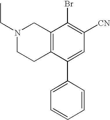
N1(CC)CCC2=C(C1)C(Br)=C([CN])C=C2C1=CC=CC=C1
